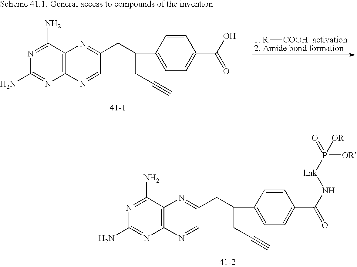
N1=C(N)C2=C(N=C1N)N=CC(CC(C1=CC=C(C(O)=O)C=C1)CC#C)=N2.[R][COOH].N1=C(N)C2=C(N=C1N)N=CC(CC(C1=CC=C(C(N[link]P(=O)([OR])[OR])=O)C=C1)CC#C)=N2
